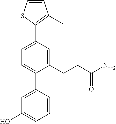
C1(CCC(N)=O)=CC(C2=C(C)C=CS2)=CC=C1C1=CC(O)=CC=C1
